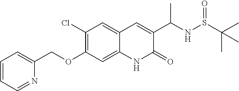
C1=C2C=C(C(C)NS(=O)C(C)(C)C)C(=O)NC2=CC(OCC2=CC=CC=N2)=C1Cl
